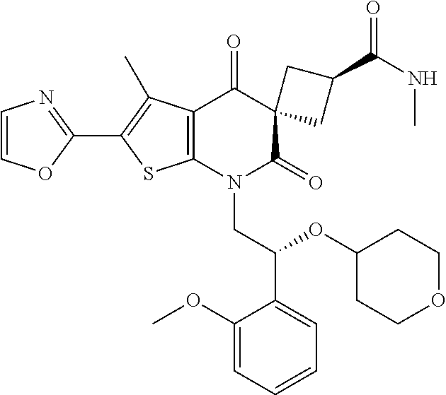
C1=COC(C2=C(C)C3=C(S2)N(CC(OC2CCOCC2)C2=CC=CC=C2OC)C(=O)C2(C3=O)CC(C(NC)=O)C2)=N1
